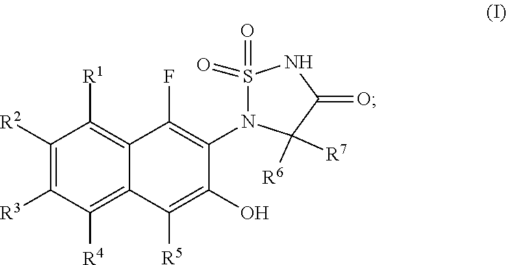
S1(=O)(=O)N(C2=C(F)C3=C([R1])C([R2])=C([R3])C([R4])=C3C([R5])=C2O)C([R7])([R6])C(=O)N1
